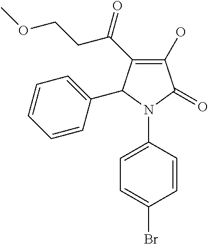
C1(O)=C(C(=O)CCOC)C(C2=CC=CC=C2)N(C2=CC=C(Br)C=C2)C1=O
